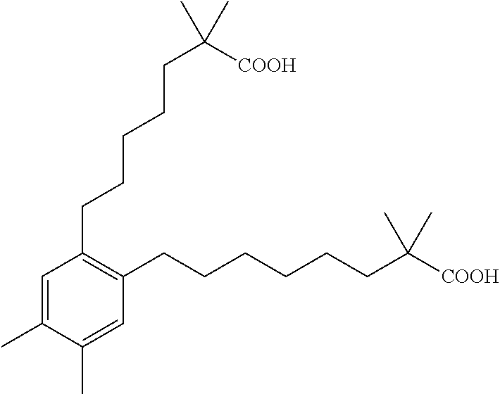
C1=C(C)C(C)=CC(CCCCCCC([COOH])(C)C)=C1CCCCCC([COOH])(C)C
